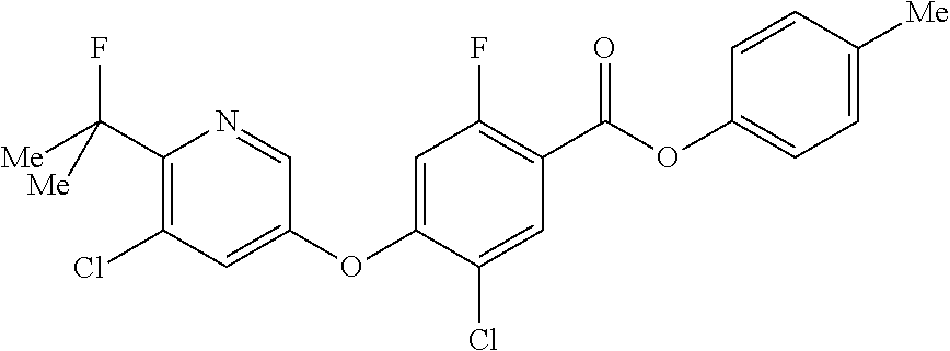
FC(C1=C(Cl)C=C(OC2=CC(F)=C(C(OC3=CC=C([Me])C=C3)=O)C=C2Cl)C=N1)([Me])[Me]
